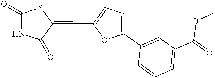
C1(=O)NC(=O)C(=CC2=CC=C(C3=CC(C(=O)OC)=CC=C3)O2)S1
